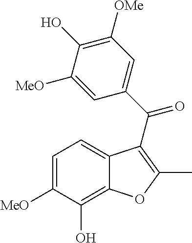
C12=CC=C([MeO])C(O)=C1OC(C)=C2C(C1=CC([OMe])=C(O)C([MeO])=C1)=O
